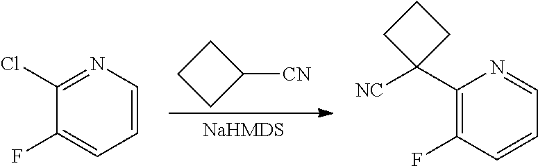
C1CCC1[CN].ClC1=NC=CC=C1F.C1(C2([NC])CCC2)=C(F)C=CC=N1
